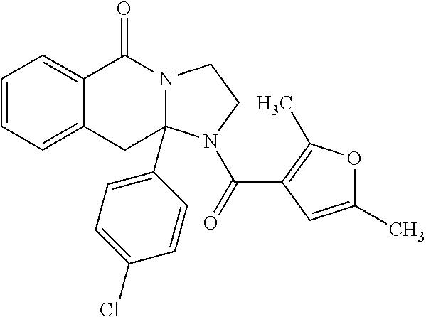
C1=CC=C2C(=C1)C(=O)N1CCN(C(=O)C3=C(C)OC(C)=C3)C1(C1=CC=C(Cl)C=C1)C2
